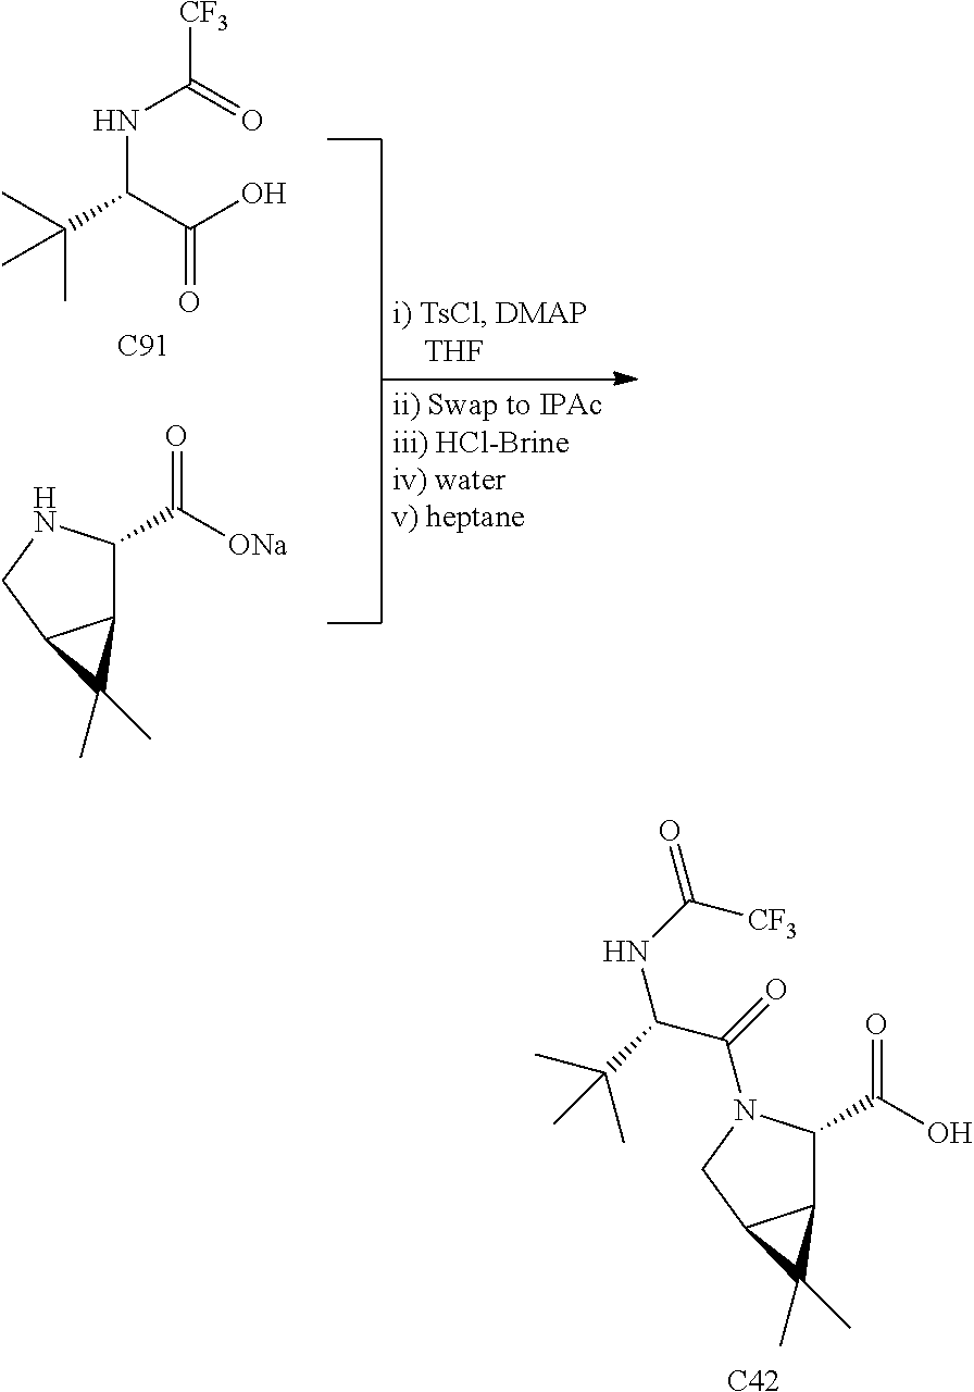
O=C(C(NC(=O)[CF3])C(C)(C)C)O.[C91].C([ONa])(=O)C1NCC2C1C2(C)C.C(O)(=O)C1C2C(CN1C(=O)C(NC(=O)[CF3])C(C)(C)C)C2(C)C.[C42]
